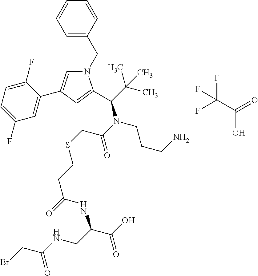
C(O)(=O)C(F)(F)F.C1=CC(CN2C=C(C3=CC(F)=CC=C3F)C=C2C(N(C(CSCCC(=O)NC(C(O)=O)CNC(CBr)=O)=O)CCCN)C(C)(C)C)=CC=C1
